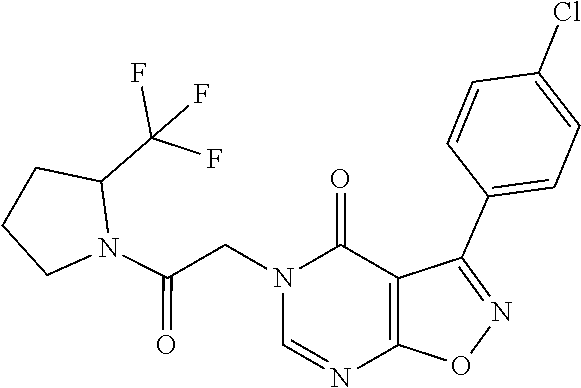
N1(CC(N2CCCC2C(F)(F)F)=O)C=NC2=C(C(C3=CC=C(Cl)C=C3)=NO2)C1=O
